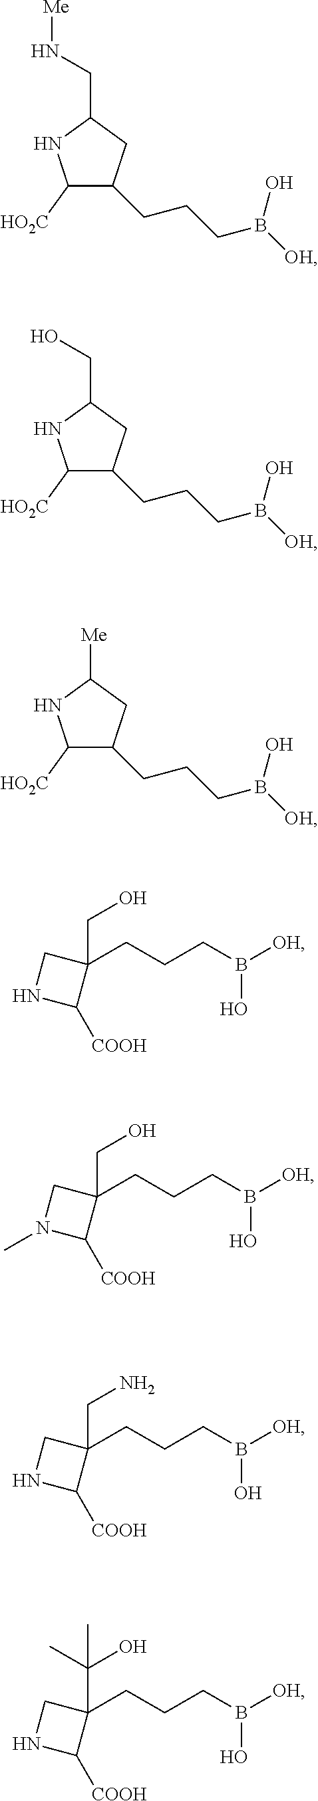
C1([HO2C])C(CCCB([OH])O)CC(CN[Me])N1.C1([HO2C])C(CCCB([OH])O)CC(CO)N1.C1([HO2C])C(CCCB([OH])O)CC([Me])N1.C1(CCCB([OH])O)(CO)CNC1[COOH].C1(CCCB([OH])O)(CO)CN(C)C1[COOH].C1(CCCB([OH])O)(CN)CNC1[COOH].C1(CCCB([OH])O)(C(O)(C)C)CNC1[COOH]
